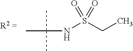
N(S(CC)(=O)=O)C(C)(C)C
